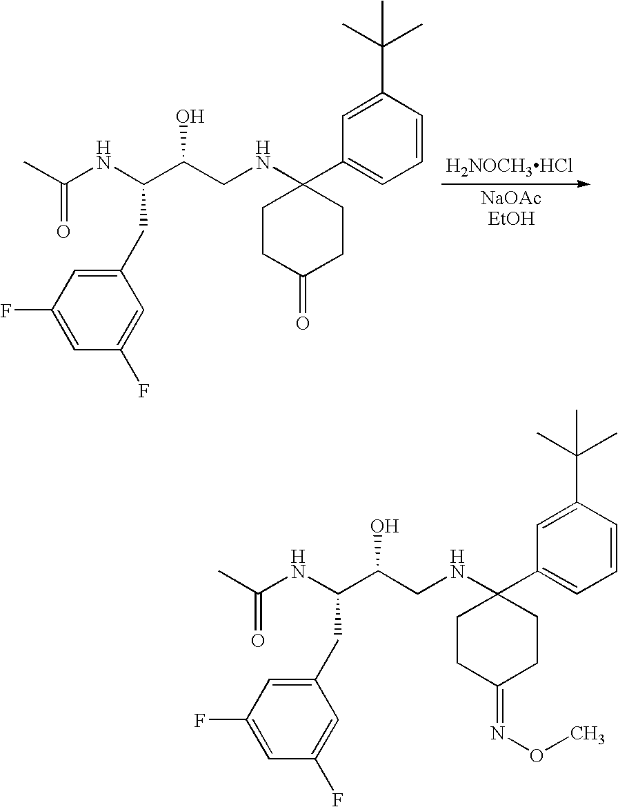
C1=CC(C(C)(C)C)=CC(C2(NCC(C(NC(C)=O)CC3=CC(F)=CC(F)=C3)O)CCC(=O)CC2)=C1.[H2NOCH3HCl].C1=CC(C(C)(C)C)=CC(C2(NCC(C(NC(C)=O)CC3=CC(F)=CC(F)=C3)O)CCC(=NOC)CC2)=C1
